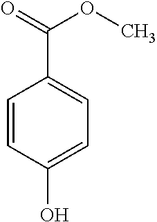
C1=CC(O)=CC=C1C(=O)OC
